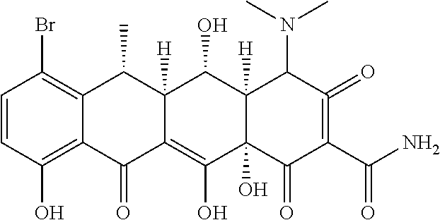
C1=CC(O)=C2C(=C1Br)C(C)C1([H])C(=C(O)C3(O)C([H])(C1O)C(N(C)C)C(=O)=C(C(N)=O)C3=O)C2=O
